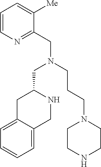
C1=CN=C(CN(CCCN2CCNCC2)CC2CC3=CC=CC=C3CN2)C([Me])=C1
